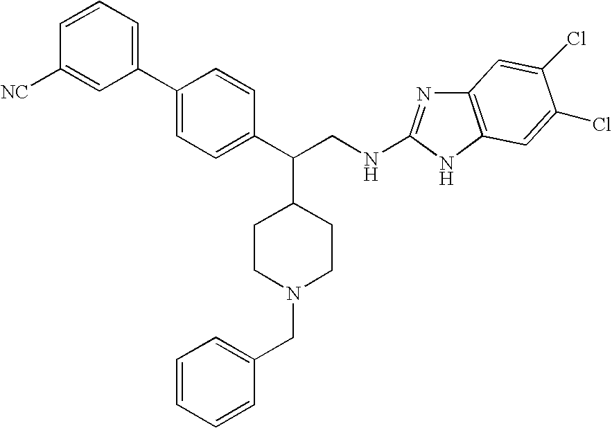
C1=CC([NC])=CC(C2=CC=C(C(CNC3=NC4=C(N3)C=C(Cl)C(Cl)=C4)C3CCN(CC4=CC=CC=C4)CC3)C=C2)=C1
